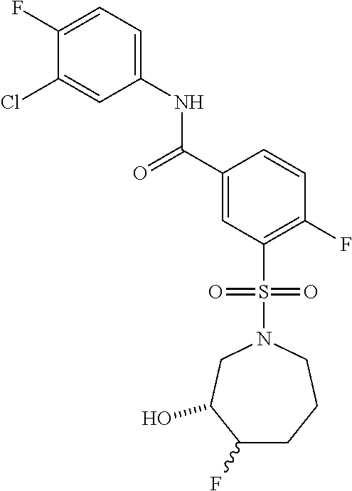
C1(F)=CC=C(NC(C2=CC(S(N3CC(O)C(F)CCC3)(=O)=O)=C(F)C=C2)=O)C=C1Cl
